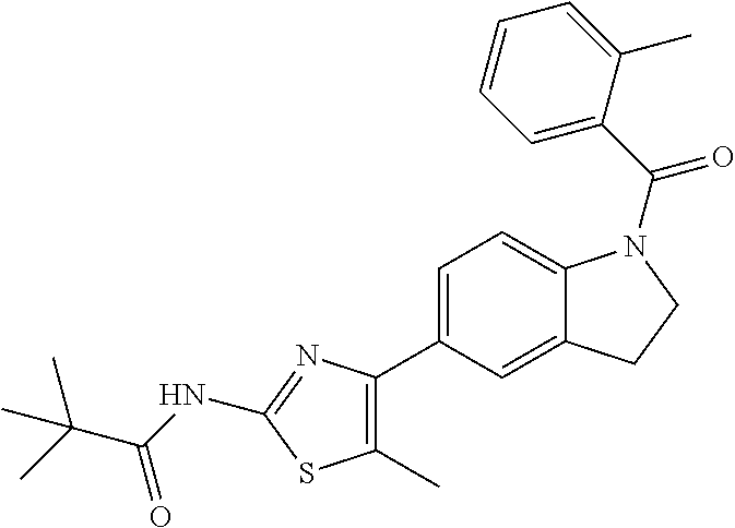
C1=C(C2=C(C)SC(NC(C(C)(C)C)=O)=N2)C=C2C(=C1)N(C(C1=CC=CC=C1C)=O)CC2
